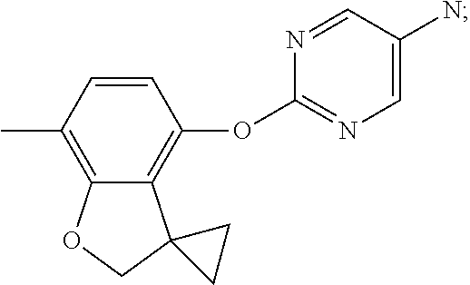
C1(C)=C2C(=C(OC3=NC=C(N)C=N3)C=C1)C1(CO2)CC1
